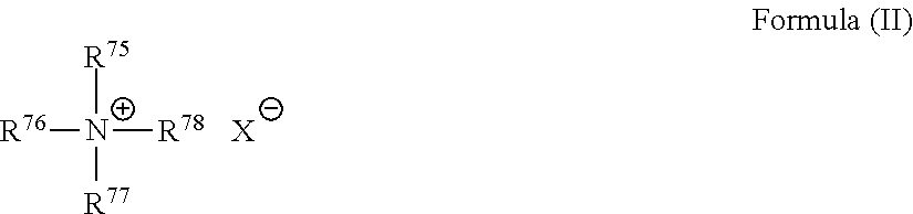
[R75][N+]([R77])([R78])[R76].[X]
